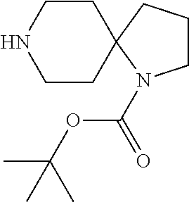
C1CNCCC12N(C(=O)OC(C)(C)C)CCC2
